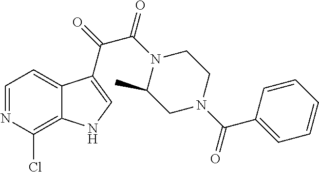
C1=NC(Cl)=C2C(=C1)C(C(=O)C(N1C(C)CN(C(C3=CC=CC=C3)=O)CC1)=O)=CN2
